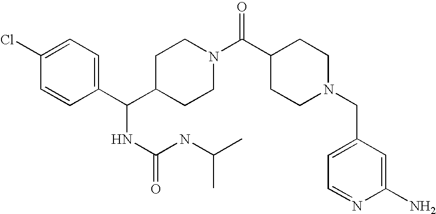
C1(Cl)=CC=C(C(C2CCN(C(C3CCN(CC4=CC=NC(N)=C4)CC3)=O)CC2)NC(NC(C)C)=O)C=C1
